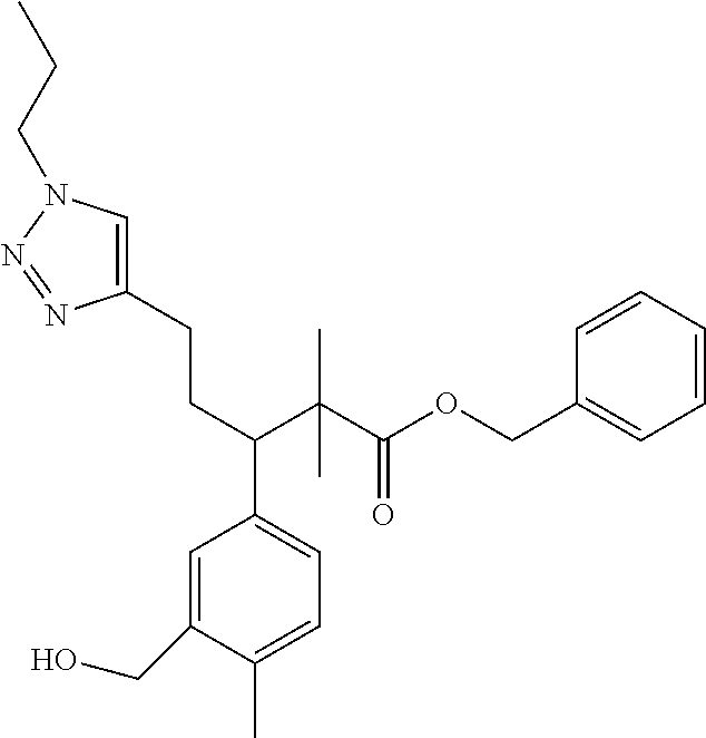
C1=C(CO)C(C)=CC=C1C(C(C(OCC1=CC=CC=C1)=O)(C)C)CCC1=CN(CCC)N=N1
